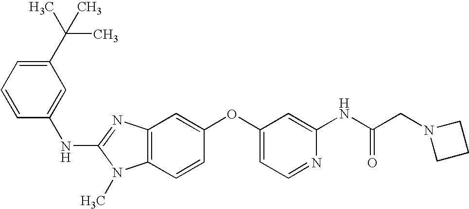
C1(C(C)(C)C)=CC=CC(NC2=NC3=C(N2C)C=CC(OC2=CC=NC(NC(CN4CCC4)=O)=C2)=C3)=C1
